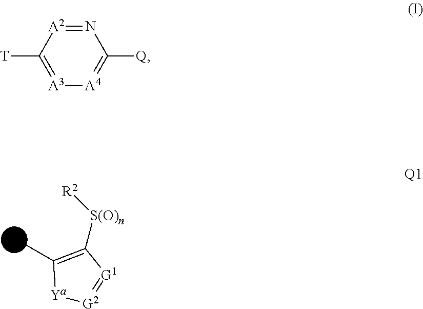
[R2][S(O)n]C1=C(C)[Ya][G2]=[G1]1.C1([T])=[A3][A4]=C([Q])N=[A2]1
